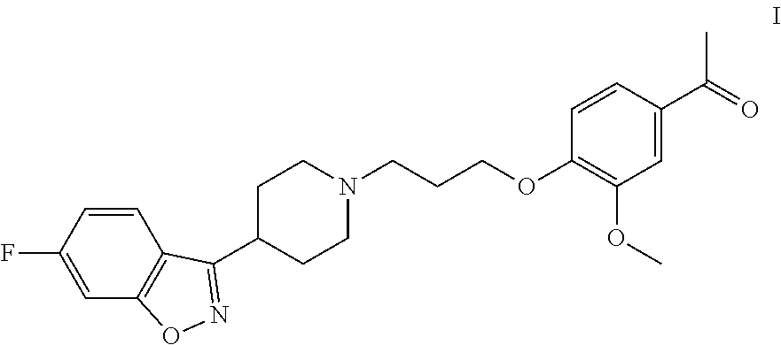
C1=CC(F)=CC2=C1C(C1CCN(CCCOC3=C(OC)C=C(C(=O)C)C=C3)CC1)=NO2
